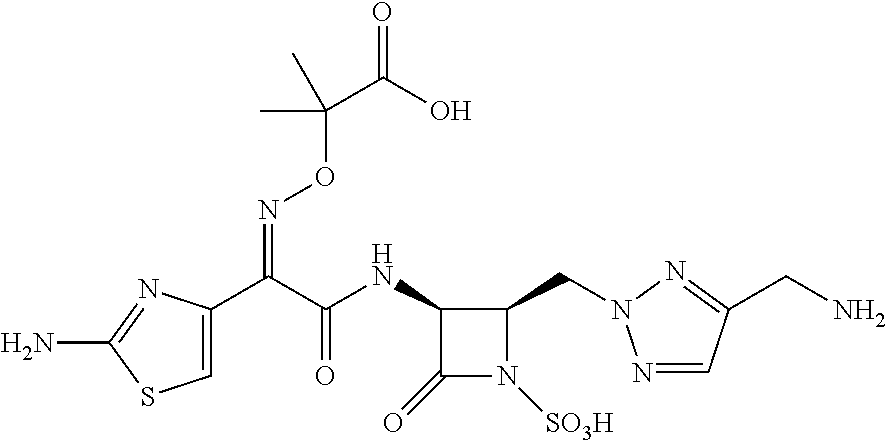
C1(=O)N([SO3H])C(CN2N=CC(CN)=N2)C1NC(C(C1=CSC(N)=N1)=NOC(C)(C(=O)O)C)=O
